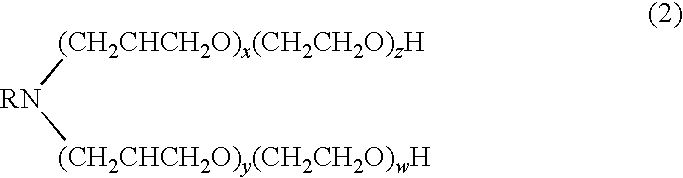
[RN]([(CH2CHCH2O)x(CH2CH2O)zH])[(CH2CHCH2O)y(CH2CH2O)wH]
